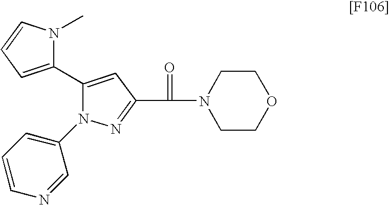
N1=C(C(=O)N2CCOCC2)C=C(C2=CC=CN2C)N1C1=CC=CN=C1
